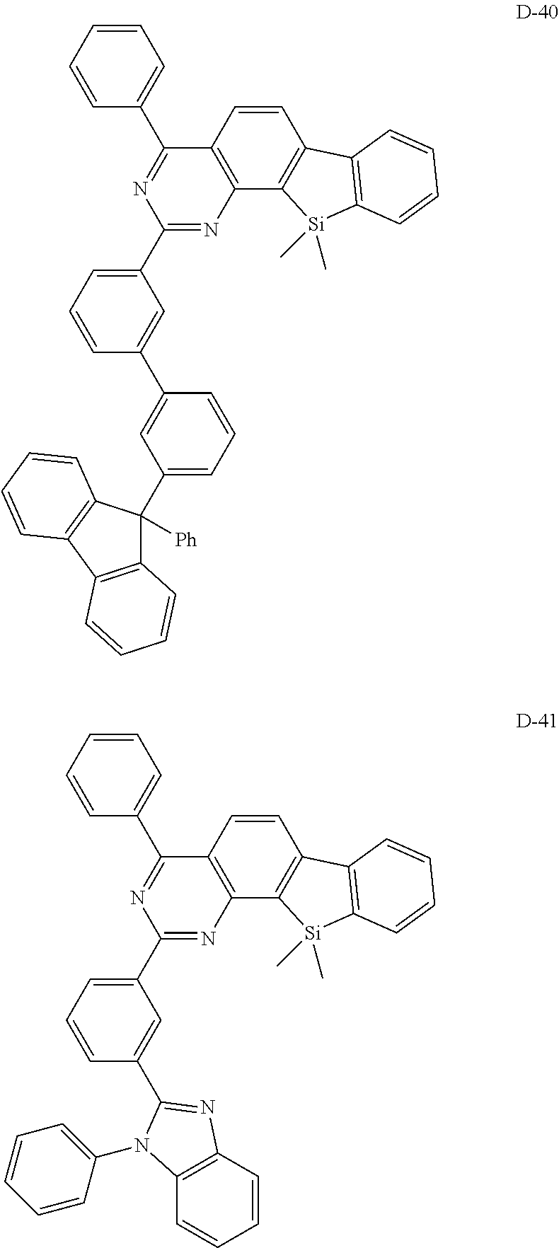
C1=CC2=C(C3=C1C1=C([Si]3(C)C)C=CC=C1)N=C(C1=CC=CC(C3=CC(C4([Ph])C5=C(C6=C4C=CC=C6)C=CC=C5)=CC=C3)=C1)N=C2C1=CC=CC=C1.C1=CC2=C(C3=C1C1=C([Si]3(C)C)C=CC=C1)N=C(C1=CC=CC(C3=NC4=C(C=CC=C4)N3C3=CC=CC=C3)=C1)N=C2C1=CC=CC=C1
